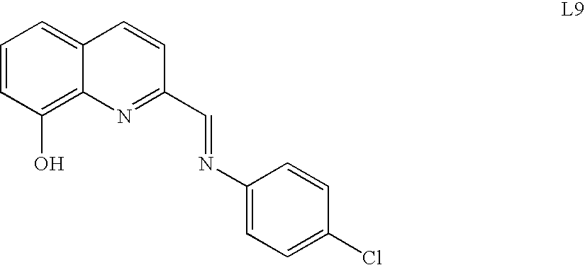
C1=CC(O)=C2C(=C1)C=CC(C=NC1=CC=C(Cl)C=C1)=N2
